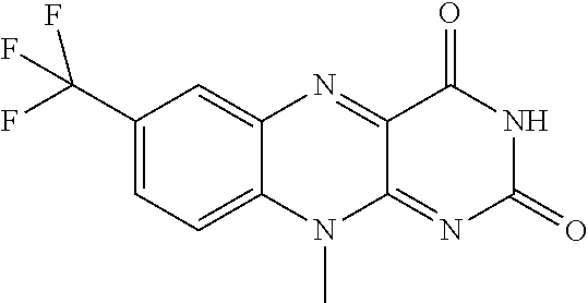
C1(C(F)(F)F)=CC=C2C(=C1)N=C1C(=NC(=O)NC1=O)N2C
